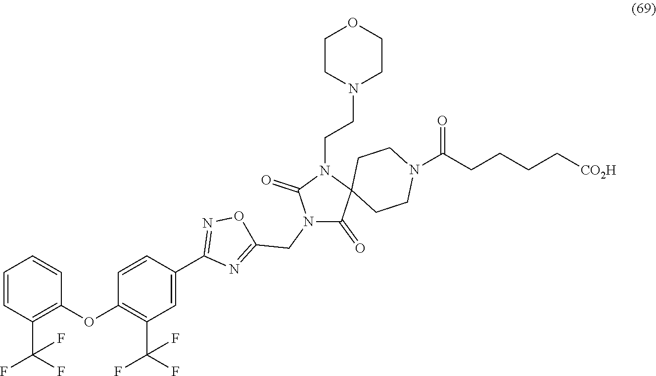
O(C1=C(C(F)(F)F)C=C(C2=NOC(CN3C(=O)C4(N(CCN5CCOCC5)C3=O)CCN(C(CCCC[CO2H])=O)CC4)=N2)C=C1)C1=C(C(F)(F)F)C=CC=C1
